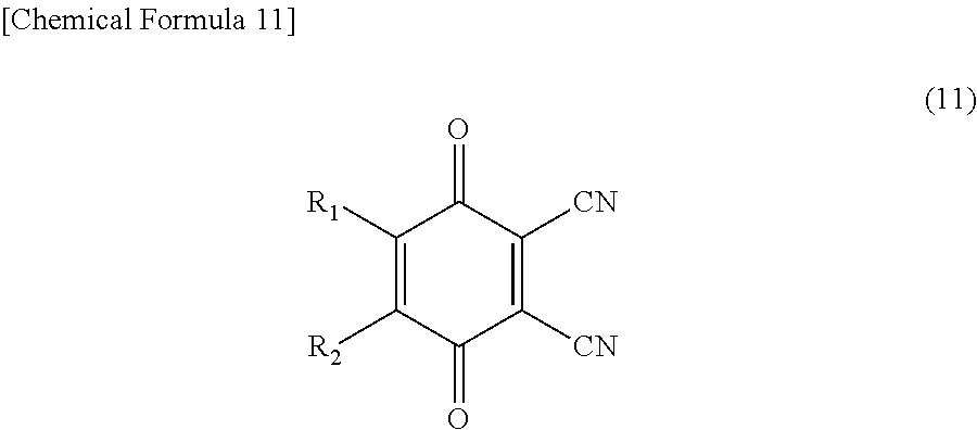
C1([CN])=C([CN])C(=O)C([R2])=C([R1])C1=O
